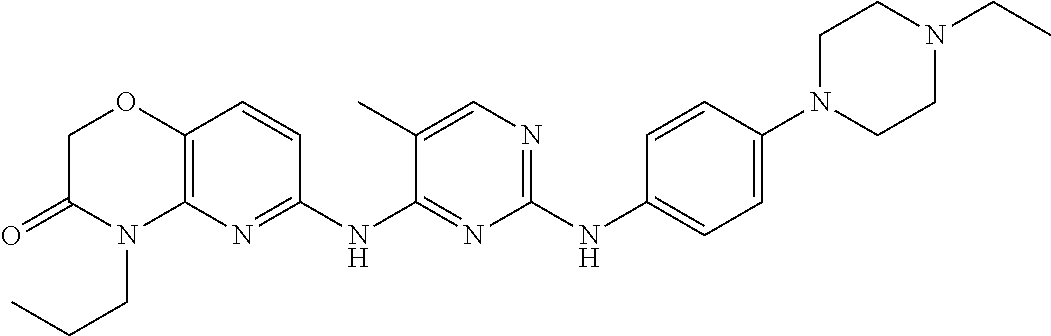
C1(NC2=CC=C(N3CCN(CC)CC3)C=C2)=NC=C(C)C(NC2=NC3=C(C=C2)OCC(=O)N3CCC)=N1
